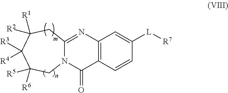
C12=C(C=CC([L][R7])=C1)C(=O)N1C(=N2)CC([R1])([R2])C([R3])([R4])C([R5])([R6])C1
